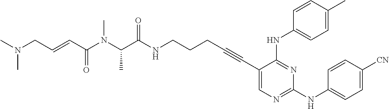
C1(C#CCCCNC(C(N(C(C=CCN(C)C)=O)C)C)=O)=CN=C(NC2=CC=C([CN])C=C2)N=C1NC1=CC=C(C)C=C1
